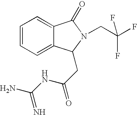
C1=CC=C2C(=C1)C(=O)N(CC(F)(F)F)C2CC(=O)NC(N)=N
